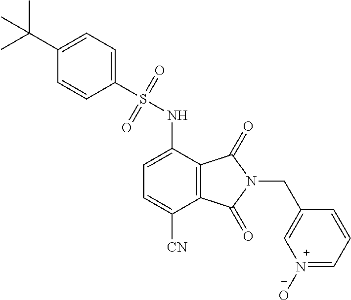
C1=C(NS(=O)(=O)C2=CC=C(C(C)(C)C)C=C2)C2=C(C([CN])=C1)C(=O)N(CC1=C[N+](O)=CC=C1)C2=O
